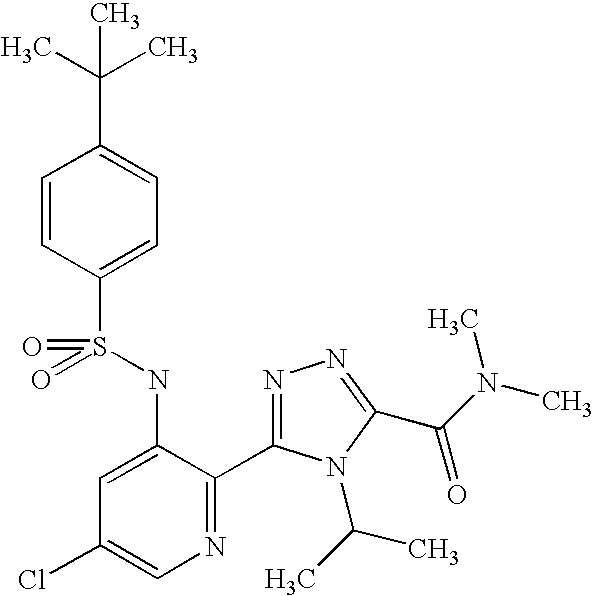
C1=CC(S(=O)(NC2=CC(Cl)=CN=C2C2=NN=C(C(=O)N(C)C)N2C(C)C)=O)=CC=C1C(C)(C)C
